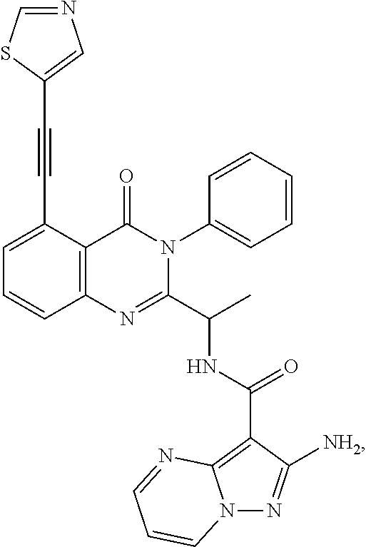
C1=C(C#CC2=CN=CS2)C2=C(C=C1)N=C(C(C)NC(=O)C1=C3N(N=C1[NH2])C=CC=N3)N(C1=CC=CC=C1)C2=O
